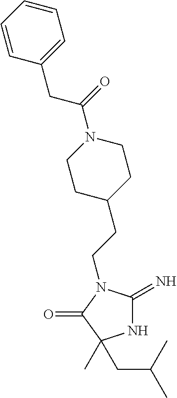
N1C(=N)N(CCC2CCN(C(=O)CC3=CC=CC=C3)CC2)C(=O)C1(C)CC(C)C
